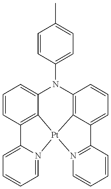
C1=CC(N2C3=CC=CC4=C3[Pt]3(C5=C2C=CC=C5C2=N3C=CC=C2)N2=CC=CC=C42)=CC=C1C
